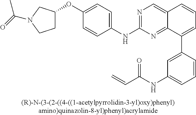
O(C1=CC=C(NC2=NC=C3C(=N2)C(C2=CC(NC(C=C)=O)=CC=C2)=CC=C3)C=C1)C1CCN(C(=O)C)C1
